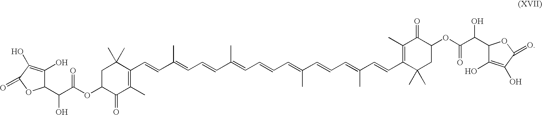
C1C(OC(=O)C(O)C2C(O)=C(O)C(=O)O2)C(=O)C(C)=C(C=CC(=CC=CC(=CC=CC=C(C=CC=C(C=CC2=C(C)C(=O)C(OC(=O)C(O)C3C(O)=C(O)C(=O)O3)CC2(C)C)C)C)C)C)C1(C)C
